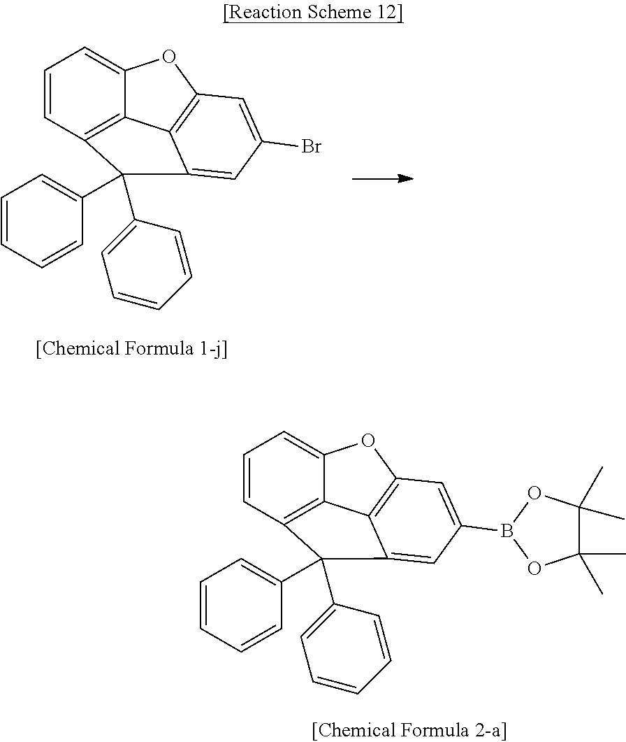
C1=CC2=C3C(=C1)OC1=C3C(=CC(Br)=C1)C2(C1=CC=CC=C1)C1=CC=CC=C1.C1=CC2=C3C(=C1)OC1=C3C(=CC(B3OC(C)(C)C(C)(C)O3)=C1)C2(C1=CC=CC=C1)C1=CC=CC=C1
